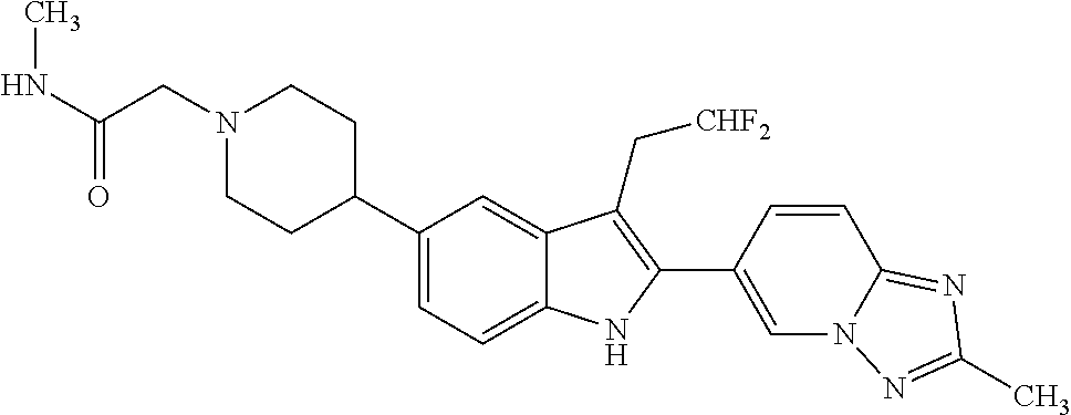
N1(CC(NC)=O)CCC(C2=CC=C3C(=C2)C(C[CHF2])=C(C2=CN4C(=NC(C)=N4)C=C2)N3)CC1
